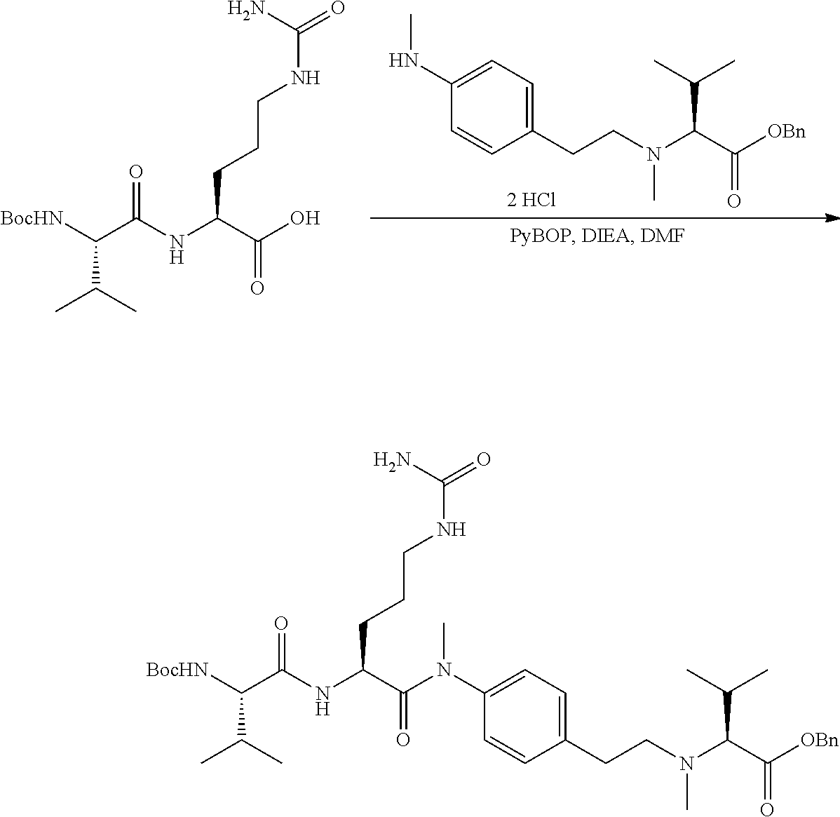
[BocHN]C(C(NC(C(O)=O)CCCNC(=O)N)=O)C(C)C.C1=C(NC)C=CC(CCN(C(C([OBn])=O)C(C)C)C)=C1.[BocHN]C(C(NC(C(=O)N(C1=CC=C(CCN(C(C([OBn])=O)C(C)C)C)C=C1)C)CCCNC(=O)N)=O)C(C)C
